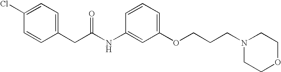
C1(Cl)=CC=C(CC(NC2=CC(OCCCN3CCOCC3)=CC=C2)=O)C=C1
